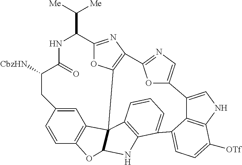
C1C([CbzHN])C(=O)NC(C([Me])[Me])C2=NC3=C(O2)C24C5=C(C=CC1=C5)OC2NC1=C4C=CC=C1C1=CC=C([OTf])C2=C1C(=CN2)C1=CN=C3O1
